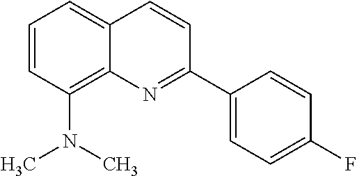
C1=CC(N(C)C)=C2C(=C1)C=CC(C1=CC=C(F)C=C1)=N2
